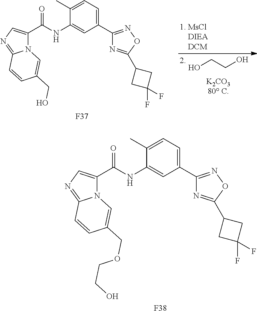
OCCO.N12C(C(NC3=CC(C4=NOC(C5CC(F)(F)C5)=N4)=CC=C3C)=O)=CN=C1C=CC(CO)=C2.[F37].N12C(C(NC3=CC(C4=NOC(C5CC(F)(F)C5)=N4)=CC=C3C)=O)=CN=C1C=CC(COCCO)=C2.[F38]
